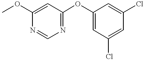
COC1=CC(OC2=CC(Cl)=CC(Cl)=C2)=NC=N1
